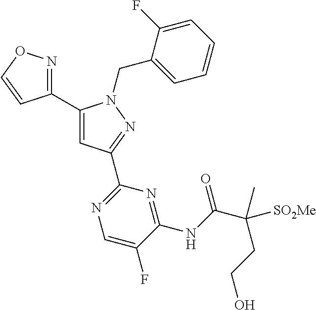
C1(C2=NOC=C2)=CC(C2=NC=C(F)C(NC(C(CCO)(C)[SO2Me])=O)=N2)=NN1CC1=CC=CC=C1F
